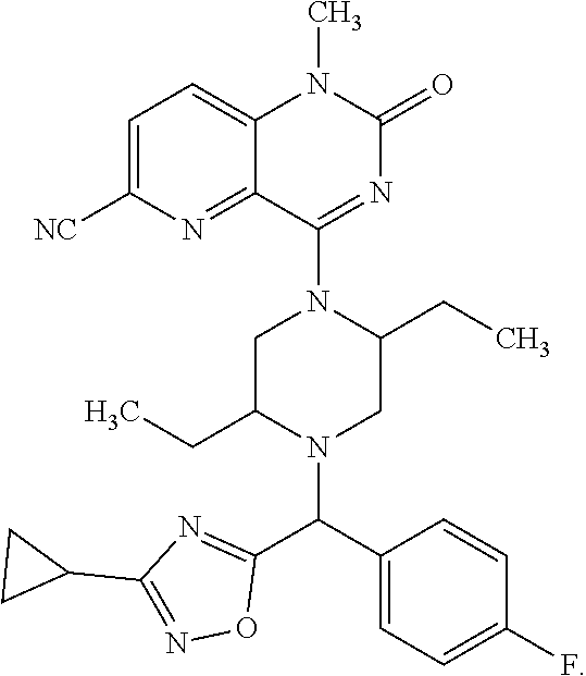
C1=CC(F)=CC=C1C(C1=NC(C2CC2)=NO1)N1CC(CC)N(C2=NC(=O)N(C)C3=CC=C([NC])N=C32)CC1CC
